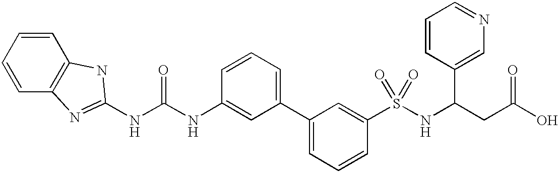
N(C(NC1=CC(C2=CC=CC(S(NC(CC(O)=O)C3=CN=CC=C3)(=O)=O)=C2)=CC=C1)=O)C1=NC2=C(C=CC=C2)N1
